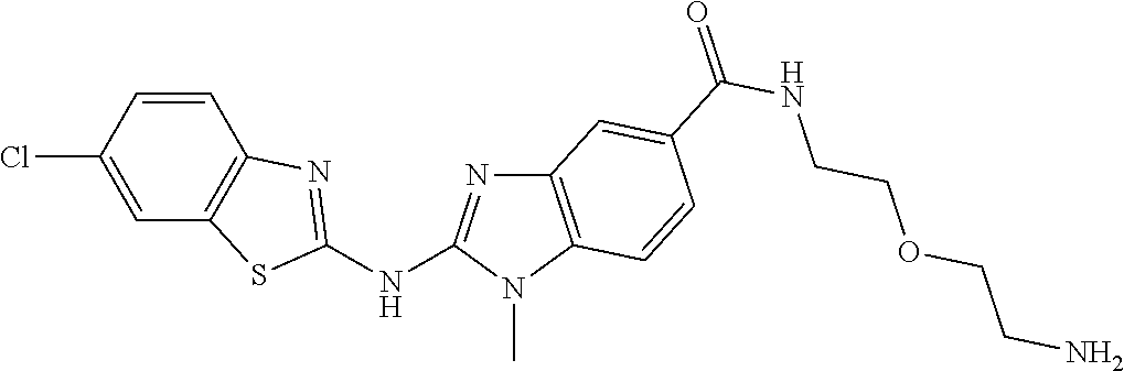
C1(Cl)=CC2=C(C=C1)N=C(NC1=NC3=C(N1C)C=CC(C(NCCOCCN)=O)=C3)S2
